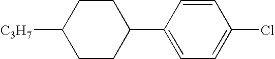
C1CC(C2=CC=C(Cl)C=C2)CCC1[C3H7]
